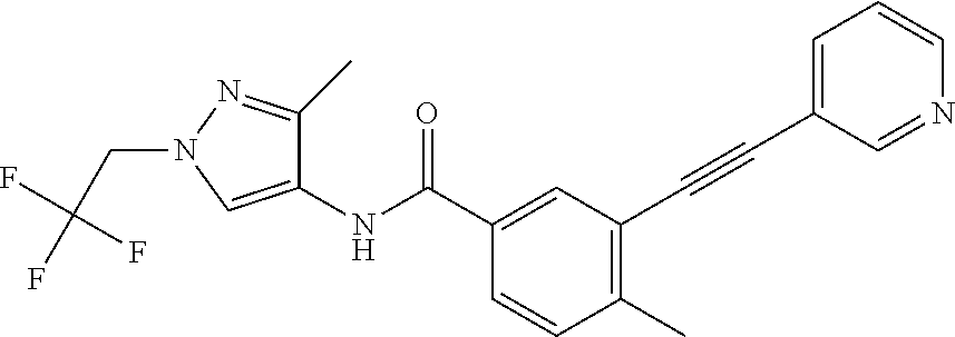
C1(C)=C(C#CC2=CC=CN=C2)C=C(C(NC2=CN(CC(F)(F)F)N=C2C)=O)C=C1
